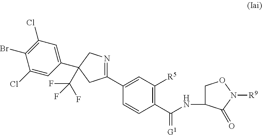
C1(C2=CC([R5])=C(C(=[G1])NC3CON([R9])C3=O)C=C2)=NCC(C2=CC(Cl)=C(Br)C(Cl)=C2)(C(F)(F)F)C1
